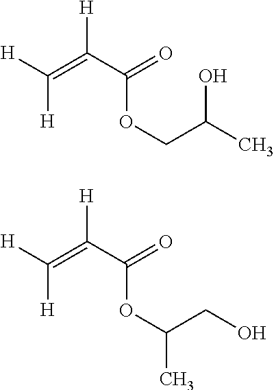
[H]C(=C([H])C(=O)OCC(C)O)[H].[H]C(=C([H])C(=O)OC(CO)C)[H]
